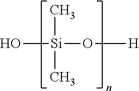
O[Si](O[H])(C)C
